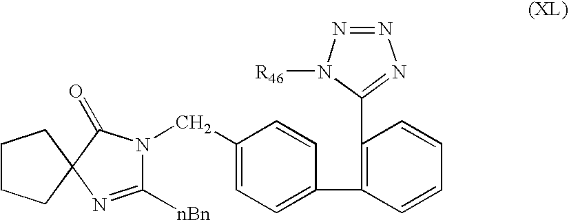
C1([nBn])=NC2(C(=O)N1CC1=CC=C(C3=C(C4=NN=NN4[R46])C=CC=C3)C=C1)CCCC2
